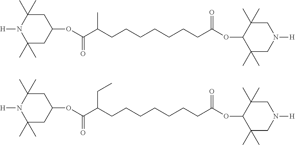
C1(C)(C)CC(OC(C(CCCCCCCC(OC2C(C)(C)CN([H])CC2(C)C)=O)C)=O)CC(C)(C)N1[H].C1(C)(C)CC(OC(C(CCCCCCCC(OC2C(C)(C)CN([H])CC2(C)C)=O)CC)=O)CC(C)(C)N1[H]
